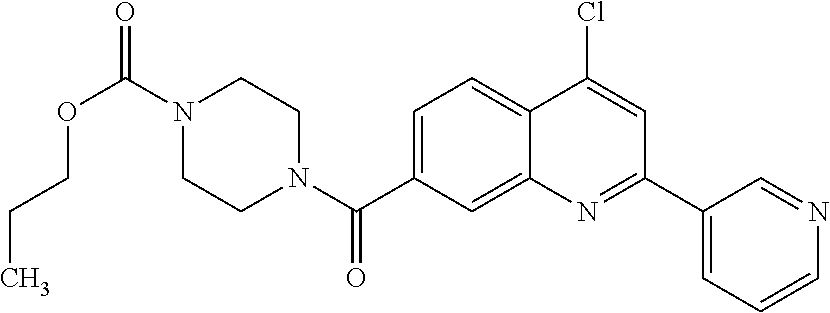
N1(C(OCCC)=O)CCN(C(=O)C2=CC=C3C(=C2)N=C(C2=CC=CN=C2)C=C3Cl)CC1
